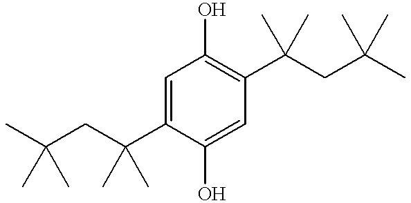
C1=C(C(CC(C)(C)C)(C)C)C(O)=CC(C(CC(C)(C)C)(C)C)=C1O
